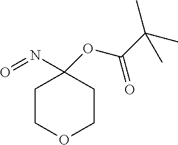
O(C(C(C)(C)C)=O)C1(N=O)CCOCC1
